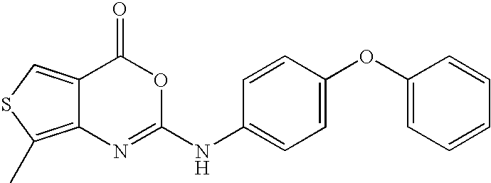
C12=C(C)SC=C1C(=O)OC(NC1=CC=C(OC3=CC=CC=C3)C=C1)=N2
